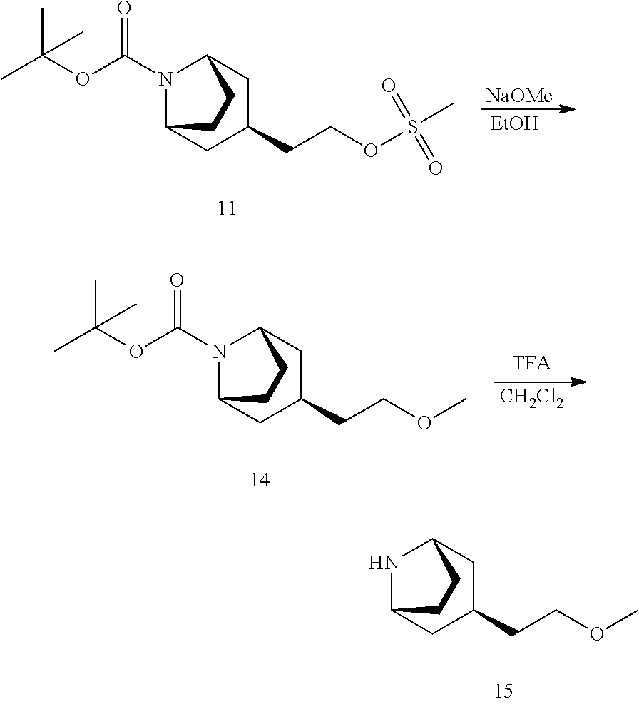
C12NC(CC(CCOC)C1)CC2.C12N(C(OC(C)(C)C)=O)C(CC(CCOS(C)(=O)=O)C1)CC2.[NaOMe].[EtOH].C12N(C(OC(C)(C)C)=O)C(CC(CCOC)C1)CC2.[CH2Cl2]
